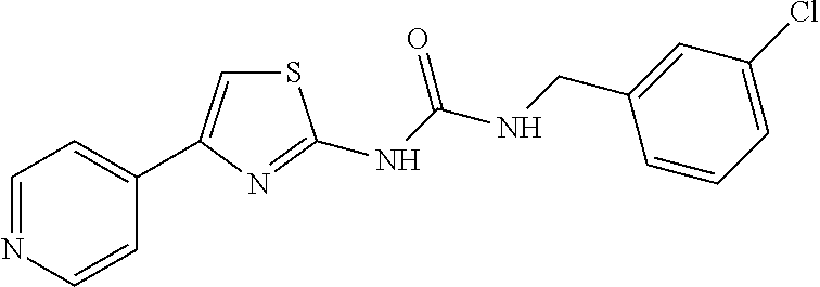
N(C(NCC1=CC(Cl)=CC=C1)=O)C1=NC(C2=CC=NC=C2)=CS1
